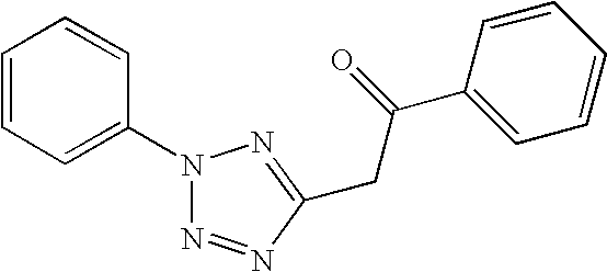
C1=CC=C(N2N=NC(CC(C3=CC=CC=C3)=O)=N2)C=C1
